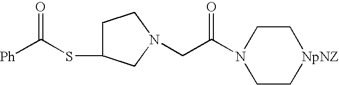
C1C(SC([Ph])=O)CN(CC(N2CC[NpNZ]CC2)=O)C1
